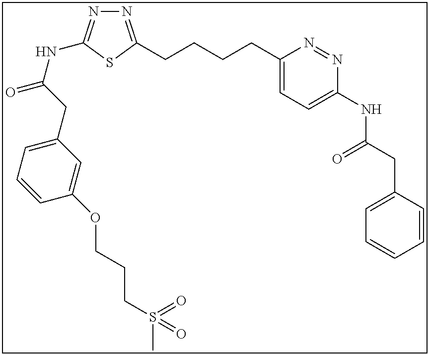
N1=C(CCCCC2=CC=C(NC(CC3=CC=CC=C3)=O)N=N2)SC(NC(=O)CC2=CC=CC(OCCCS(C)(=O)=O)=C2)=N1
